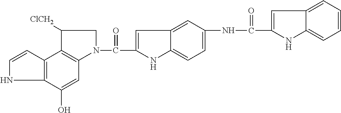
N1C2=C(C=C1)C1=C(C=C2O)N(C(C2=CC3=CC(NC(=O)C4=CC5=CC=CC=C5N4)=CC=C3N2)=O)CC1[ClCH2]
